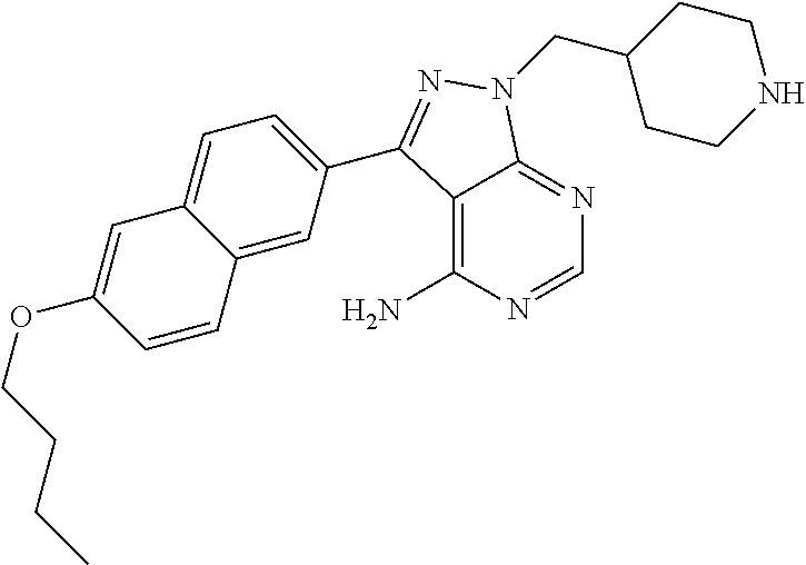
C1=NC(N)=C2C(=N1)N(CC1CCNCC1)N=C2C1=CC=C2C(=C1)C=CC(OCCCC)=C2
